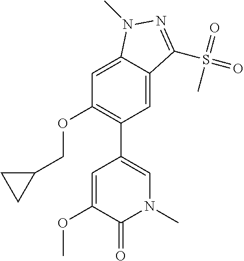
C1=C2C(=CC(C3=CN(C)C(=O)C(OC)=C3)=C1OCC1CC1)C(S(=O)(=O)C)=NN2C
